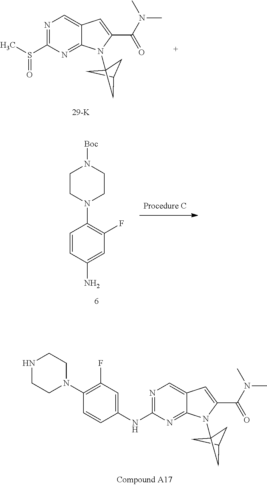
N1=C(S(C)=O)N=C2C(=C1)C=C(C(N(C)C)=O)N2C12CC(C1)C2.C1=C(NC2=NC=C3C(=N2)N(C24CC(C2)C4)C(C(N(C)C)=O)=C3)C=CC(N2CCNCC2)=C1F.C1=C(N)C=CC(N2CCN([Boc])CC2)=C1F
